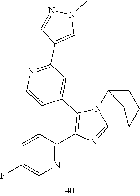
C1=CC(C2=C(C3=CC(C4=CN(C)N=C4)=NC=C3)N3C(=N2)C2CCC3C2)=NC=C1F
